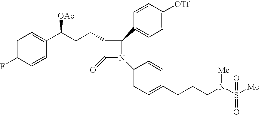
C1=C(F)C=CC(C(CCC2C(=O)N(C3=CC=C(CCCN(S([Me])(=O)=O)[Me])C=C3)C2C2=CC=C([OTf])C=C2)[OAc])=C1
